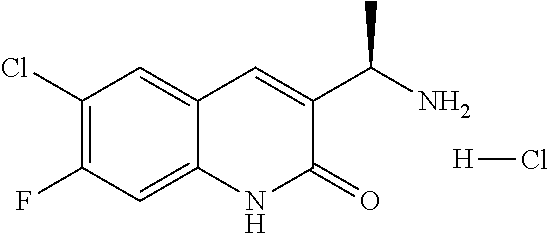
C1(Cl)=C(F)C=C2C(=C1)C=C(C(N)C)C(=O)N2.[H]Cl
